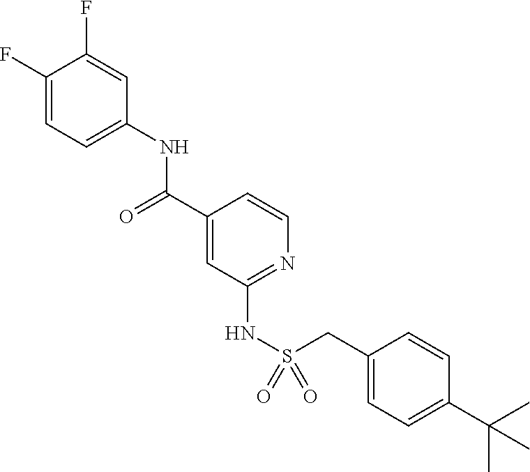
C1(F)=CC=C(NC(C2=CC(NS(=O)(=O)CC3=CC=C(C(C)(C)C)C=C3)=NC=C2)=O)C=C1F
